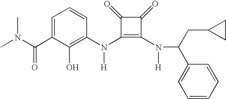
CN(C(C1=CC=CC(N(C2=C(N(C(CC3CC3)C3=CC=CC=C3)[H])C(=O)C2=O)[H])=C1O)=O)C
